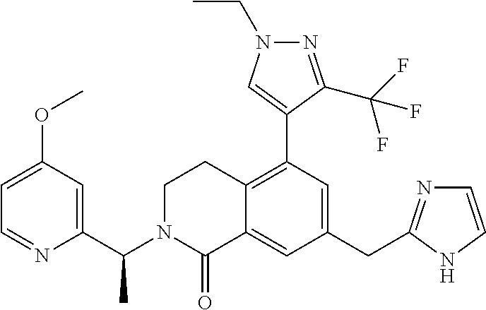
C1(CC2=NC=CN2)=CC(C2=CN(CC)N=C2C(F)(F)F)=C2C(=C1)C(=O)N(C(C1=CC(OC)=CC=N1)C)CC2
